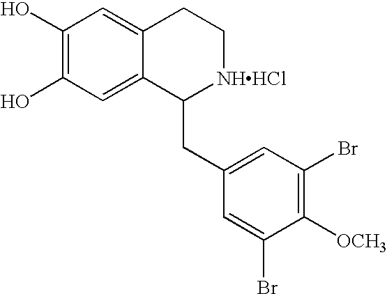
C12=CC(O)=C(O)C=C1CC[NHHCl]C2CC1=CC(Br)=C([OCH3])C(Br)=C1
